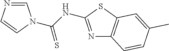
C1=NC=CN1C(NC1=NC2=C(S1)C=C(C)C=C2)=S
